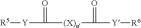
[R5][Y]C(=O)[(X)n]C([Y][R6])=O
